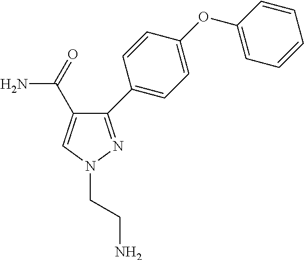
N1(CCN)N=C(C2=CC=C(OC3=CC=CC=C3)C=C2)C(C(N)=O)=C1
